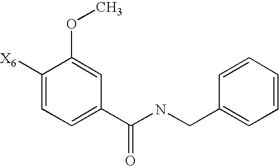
C1([X6])=CC=C(C(NCC2=CC=CC=C2)=O)C=C1OC
